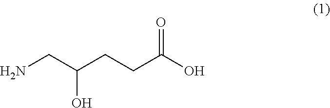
NCC(CCC(O)=O)O
